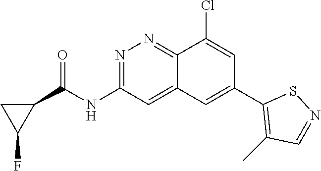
N1=C(NC(C2CC2F)=O)C=C2C(=N1)C(Cl)=CC(C1=C(C)C=NS1)=C2
